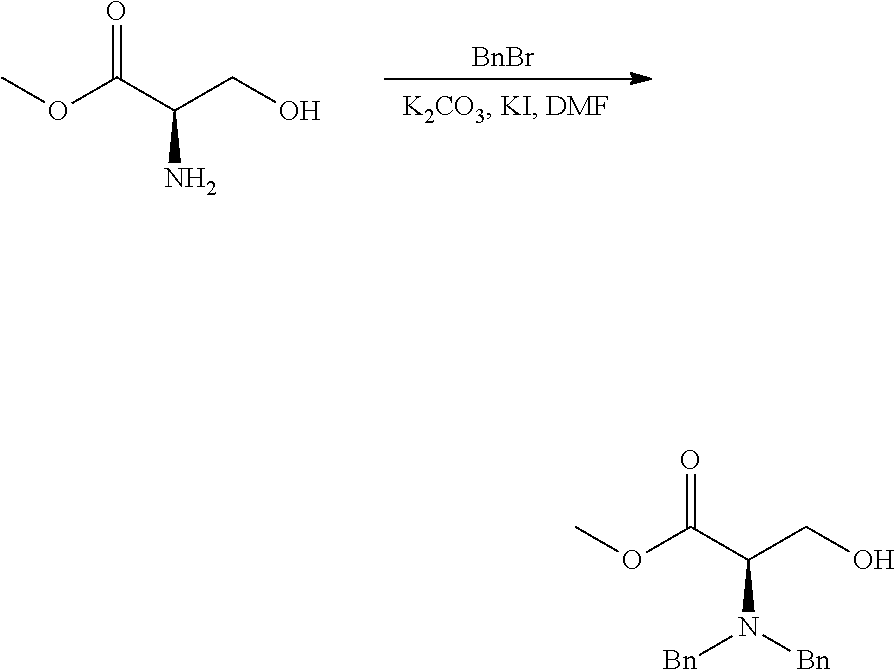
C(C(N)CO)(OC)=O.[BnBr].C(C(N([Bn])[Bn])CO)(OC)=O
